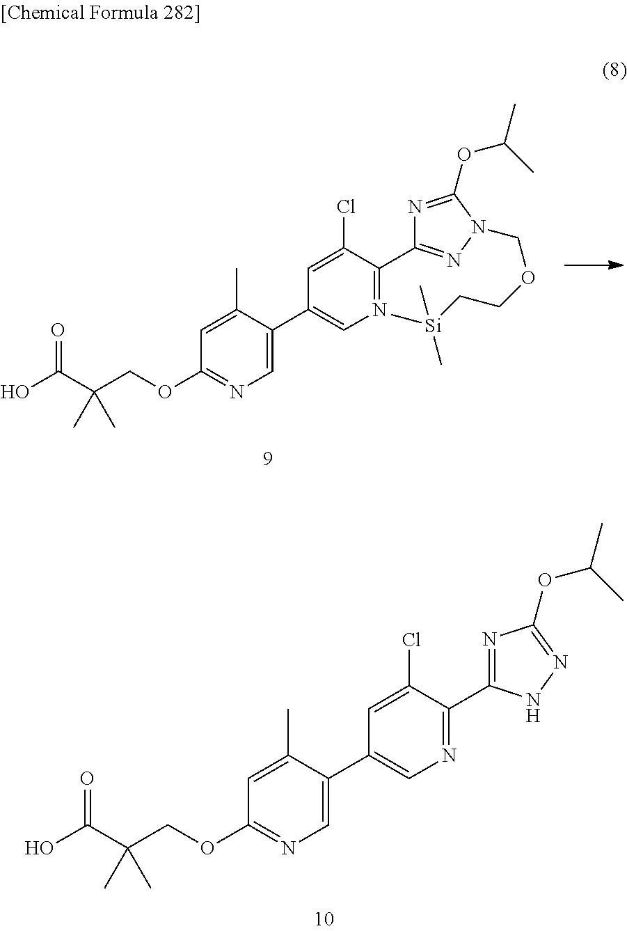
C1(C2=CN=C(OCC(C(O)=O)(C)C)C=C2C)=CN=C(C2=NC(OC(C)C)=NN2)C(Cl)=C1.C1(C2=CN=C(OCC(C(O)=O)(C)C)C=C2C)=CN=C(C2=NN(COCC[Si](C)(C)C)C(OC(C)C)=N2)C(Cl)=C1
